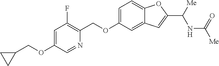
C1=C(OCC2=C(F)C=C(OCC3CC3)C=N2)C=C2C(=C1)OC(C([Me])NC([Me])=O)=C2
